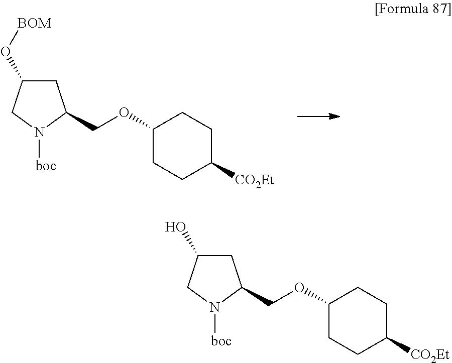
C1C(O[BOM])CN([boc])C1COC1CCC([CO2Et])CC1.C1C(O)CN([boc])C1COC1CCC([CO2Et])CC1
